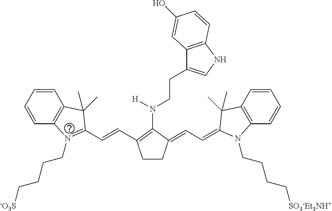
C12=C(C=CC=C1)C(C)(C)C(C=CC1=C(N(CCC3=CNC4=C3C=C(O)C=C4)[H])C(=CC=C3N(CCCC[SO3-Et3NH+])C4=C(C=CC=C4)C3(C)C)CC1)=N2CCCC[-O3S]
